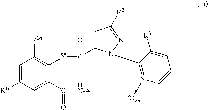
C1=C([R1b])C=C(C(=O)[HN-A])C(NC(=O)C2=CC([R2])=NN2C2=N(->[(O)n])C=CC=C2[R3])=C1[R1a]
